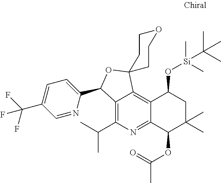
C1(C2C3=C(C(C)C)N=C4C(=C3C3(O2)CCOCC3)C(O[Si](C)(C(C)(C)C)C)CC(C)(C)C4OC(=O)C)=CC=C(C(F)(F)F)C=N1
